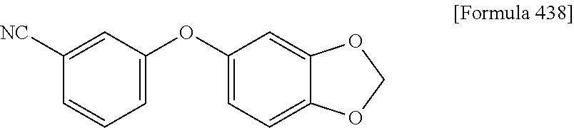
C1=C(OC2=CC=C3C(=C2)OCO3)C=C([NC])C=C1
